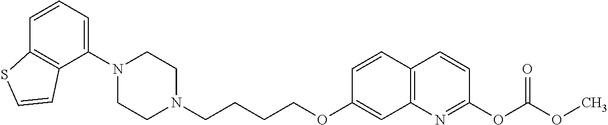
C1=CC2=C(C(N3CCN(CCCCOC4=CC5=C(C=C4)C=CC(OC(OC)=O)=N5)CC3)=C1)C=CS2
